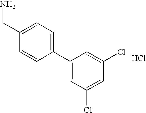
C1=C(CN)C=CC(C2=CC(Cl)=CC(Cl)=C2)=C1.Cl
